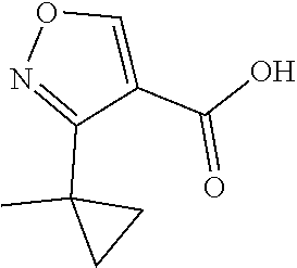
O1N=C(C2(C)CC2)C(C(O)=O)=C1
